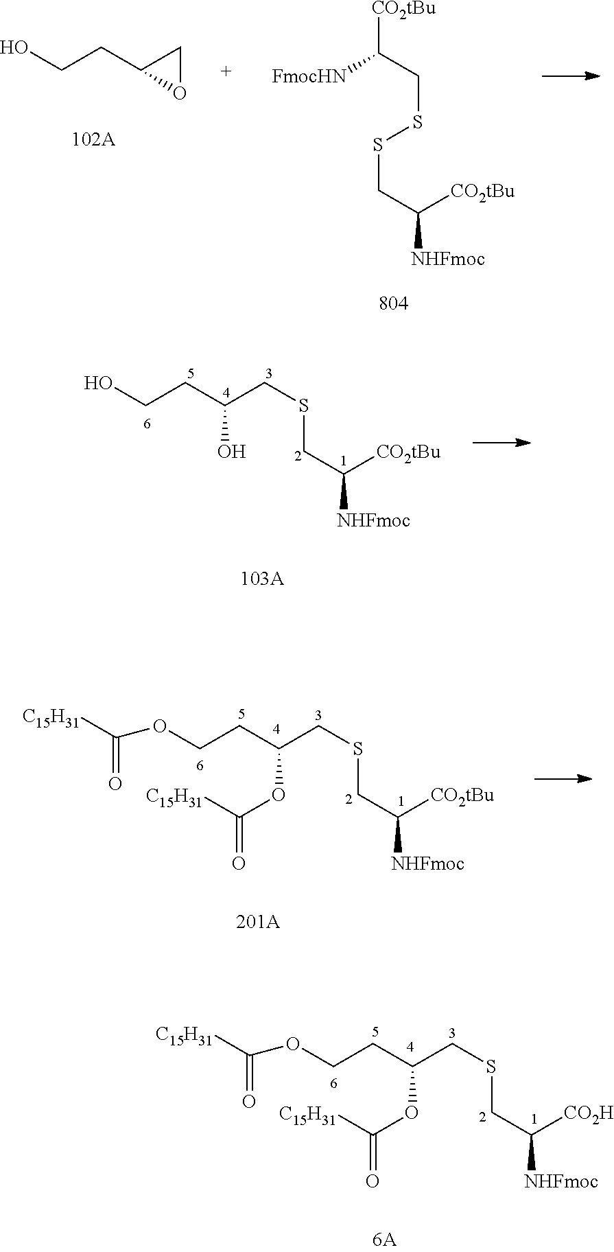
OCCC1OC1.[CO2tBu]C(CSSCC([NHFmoc])[CO2tBu])[FmocHN].OCCC(CSCC([CO2tBu])[NHFmoc])O.[C15H31]C(=O)OCCC(CSCC([CO2tBu])[NHFmoc])OC([C15H31])=O.[C15H31]C(=O)OCCC(CSCC([CO2H])[NHFmoc])OC([C15H31])=O
